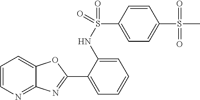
C1=CN=C2C(=C1)OC(C1=CC=CC=C1NS(=O)(C1=CC=C(S(C)(=O)=O)C=C1)=O)=N2
